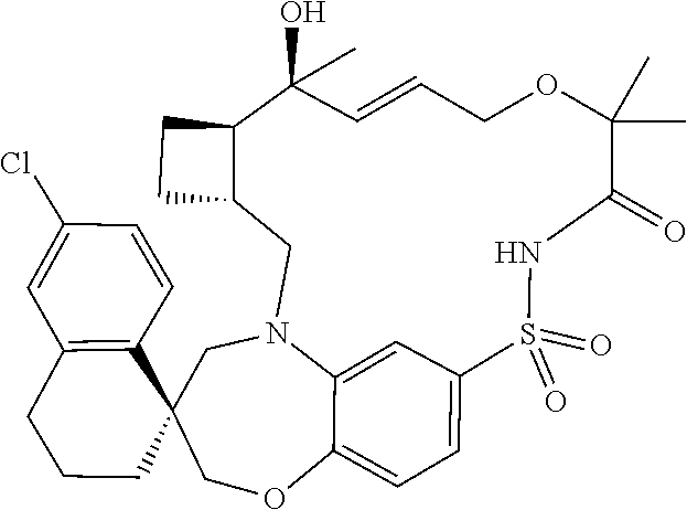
C12=CC=C3C=C1N(CC1C(C(O)(C)C=CCOC(C)(C)C(=O)NS3(=O)=O)CC1)CC1(C3=C(C=C(Cl)C=C3)CCC1)CO2
